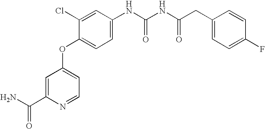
C1=C(C(N)=O)N=CC=C1OC1=CC=C(NC(NC(CC2=CC=C(F)C=C2)=O)=O)C=C1Cl
